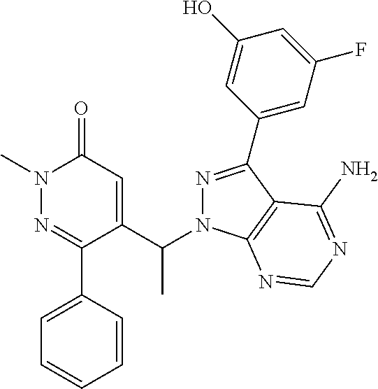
CN1N=C(C2=CC=CC=C2)C(C(N2N=C(C3=CC(F)=CC(O)=C3)C3=C2N=CN=C3N)C)=CC1=O
